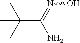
C(C(C)(C)C)(=NO)N
